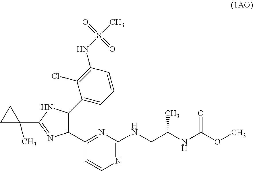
C1(C2=NC(NCC(NC(OC)=O)C)=NC=C2)=C(C2=CC=CC(NS(=O)(=O)C)=C2Cl)NC(C2(C)CC2)=N1
